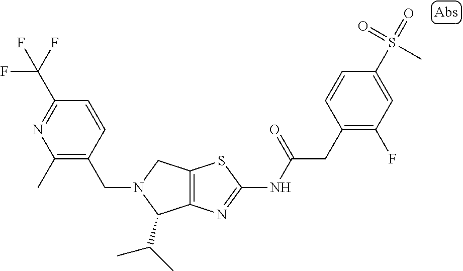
C12=C(N=C(NC(CC3=C(F)C=C(S(=O)(=O)C)C=C3)=O)S1)C(C(C)C)N(CC1=C(C)N=C(C(F)(F)F)C=C1)C2
